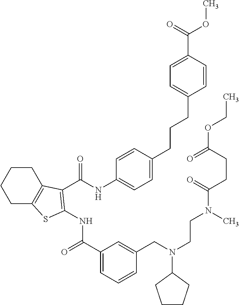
C1(C(=O)NC2=C(C(=O)NC3=CC=C(CCCC4=CC=C(C(=O)OC)C=C4)C=C3)C3=C(CCCC3)S2)=CC=CC(CN(CCN(C)C(CCC(=O)OCC)=O)C2CCCC2)=C1
